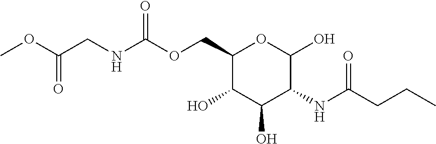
O(CC1C(O)C(O)C(NC(CCC)=O)C(O)O1)C(=O)NCC(OC)=O
